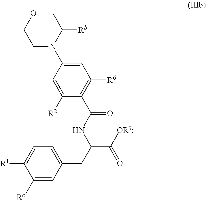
C1=C(N2C([Rb])COCC2)C=C([R2])C(C(NC(CC2=CC=C([R1])C([Rc])=C2)C([OR7])=O)=O)=C1[R6]
